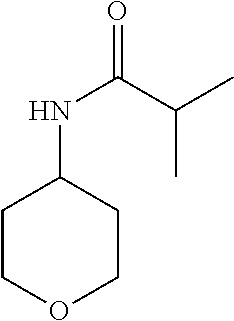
C1COCCC1NC(=O)C(C)C
